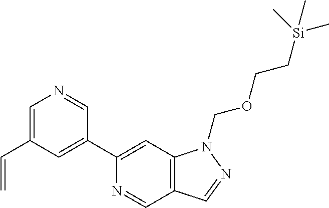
N1=CC2=C(C=C1C1=CC(C=C)=CN=C1)N(COCC[Si](C)(C)C)N=C2
